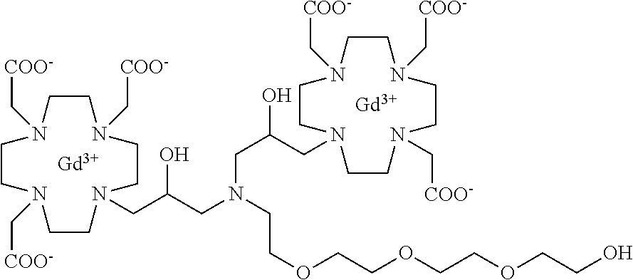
[Gd].[Gd].C1CN(C[COO-])CCN(CC(CN(CCOCCOCCOCCO)CC(O)CN2CCN(C[COO-])CCN(C[COO-])CCN(C[COO-])CC2)O)CCN(C[COO-])CCN1C[COO-]
